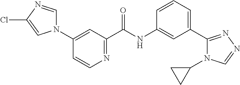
N1(C2=CC(C(NC3=CC(C4=NN=CN4C4CC4)=CC=C3)=O)=NC=C2)C=NC(Cl)=C1
